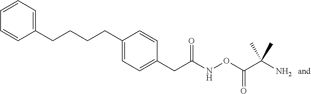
C1=CC=C(CCCCC2=CC=C(CC(NOC(C(N)(C)C)=O)=O)C=C2)C=C1
